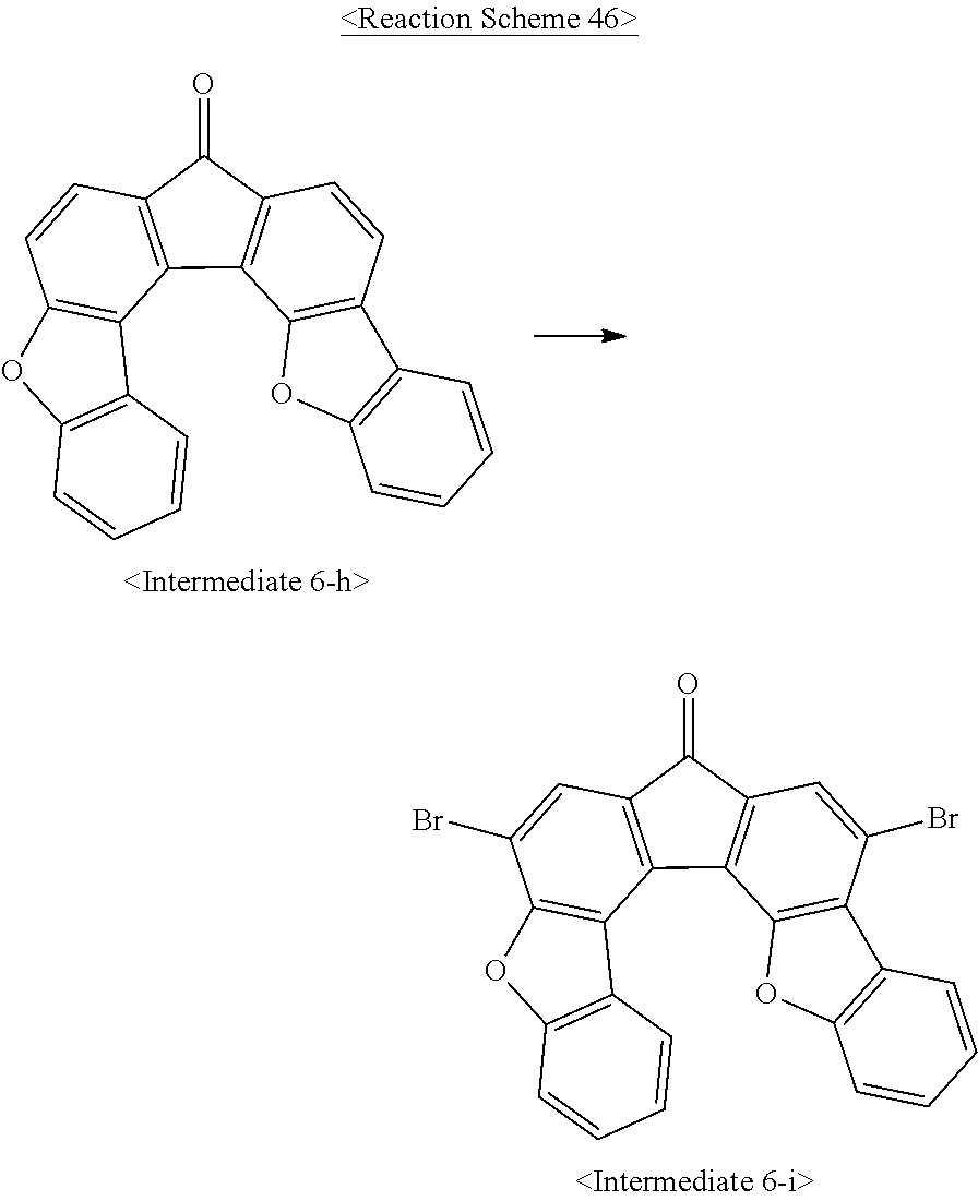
C12=C(C=C(Br)C3=C1C1=C(O3)C=CC=C1)C(=O)C1=C2C2=C(C(Br)=C1)C1=C(O2)C=CC=C1.C12=C(C=CC3=C1C1=C(O3)C=CC=C1)C(=O)C1=C2C2=C(C=C1)C1=C(O2)C=CC=C1
